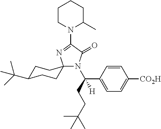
N1(C2=NC3(N(C(CCC(C)(C)C)(C4=CC=C([CO2H])C=C4)[H])C2=O)CCC(C(C)(C)C)CC3)C(C)CCCC1
